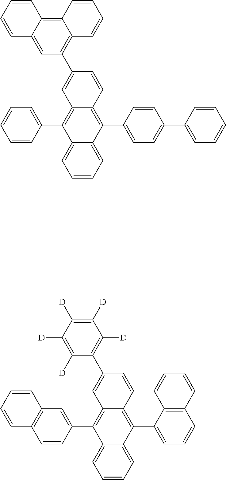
C1=CC=C2C(=C1)C(C1=CC=CC=C1)=C1C(=C2C2=CC=C(C3=CC=CC=C3)C=C2)C=CC(C2=C3C(=C4C(=C2)C=CC=C4)C=CC=C3)=C1.C1=CC=C2C(=C1)C(C1=CC3=C(C=C1)C=CC=C3)=C1C(=C2C2=CC=CC3=C2C=CC=C3)C=CC(C2=C([D])C([D])=C([D])C([D])=C2[D])=C1
